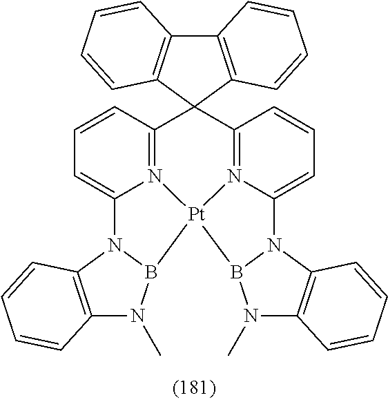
C1=CC2=N3C(=C1)N1C4=C(N(C)B1[Pt]31N3=C(C25C2=C(C6=C5C=CC=C6)C=CC=C2)C=CC=C3N2B1N(C)C1=C2C=CC=C1)C=CC=C4
